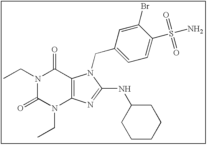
N1(CC)C(=O)N(CC)C2=C(C1=O)N(CC1=CC=C(S(N)(=O)=O)C(Br)=C1)C(NC1CCCCC1)=N2
